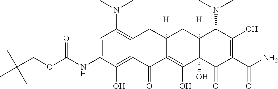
C1=C(NC(OCC(C)(C)C)=O)C(O)=C2C(=C1N(C)C)CC1([H])C(=C(O)C3(O)C([H])(C1)C(N(C)C)C(O)=C(C(N)=O)C3=O)C2=O
